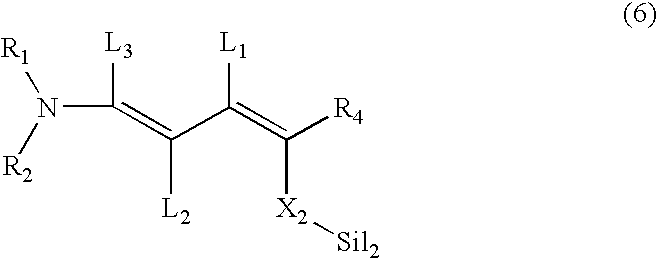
N(C([L3])=C(C(=C([R4])[X2][Sil2])[L1])[L2])([R2])[R1]
